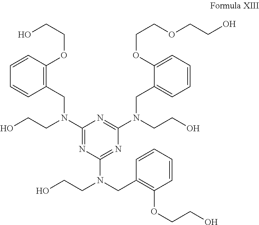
C1=CC(OCCO)=C(CN(C2=NC(N(CC3=C(OCCO)C=CC=C3)CCO)=NC(N(CCO)CC3=CC=CC=C3OCCOCCO)=N2)CCO)C=C1
